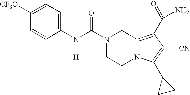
C1([CF3O])=CC=C(N(C(N2CCN3C(=C(C(N)=O)C([CN])=C3C3CC3)C2)=O)[H])C=C1
